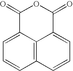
C1=CC2=C3C(=C1)C(=O)OC(=O)C3=CC=C2
